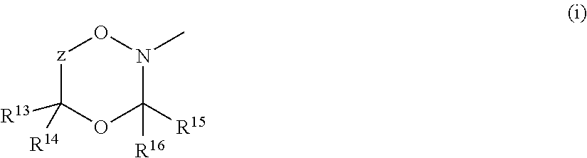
[z]1C([R13])([R14])OC([R15])([R16])N(C)O1
